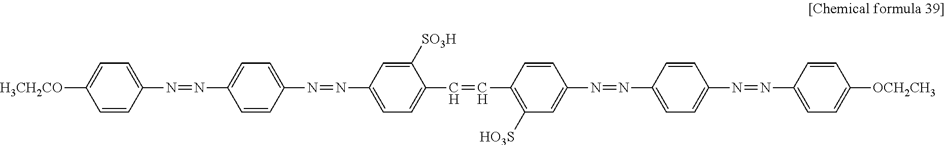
[H3CH2CO]C1=CC=C(N=NC2=CC=C(N=NC3=CC=C(C=CC4=C([HO3S])C=C(N=NC5=CC=C(N=NC6=CC=C([OCH2CH3])C=C6)C=C5)C=C4)C([SO3H])=C3)C=C2)C=C1
